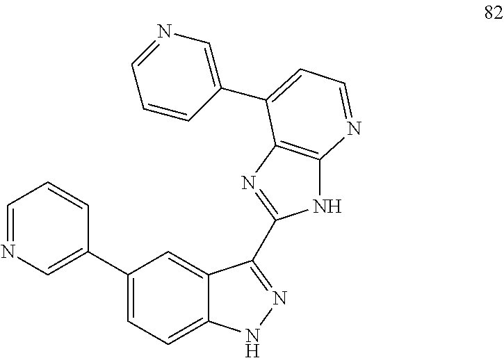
C1=NC=C(C2=CC=C3C(=C2)C(C2=NC4=C(N2)N=CC=C4C2=CN=CC=C2)=NN3)C=C1
